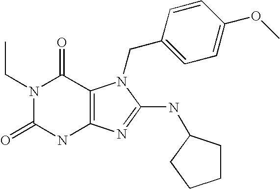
N1(CC)C(=O)NC2=C(C1=O)N(CC1=CC=C(OC)C=C1)C(NC1CCCC1)=N2
